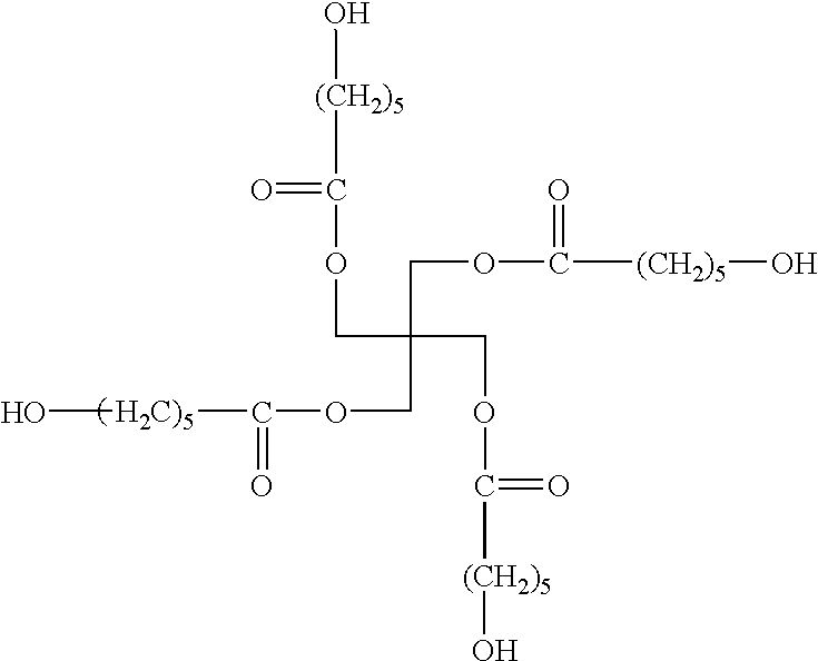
O[(CH2)5]C(=O)OCC(COC(=O)[(CH2)5]O)(COC([H2C)5]O)=O)COC([(CH2)5]O)=O
